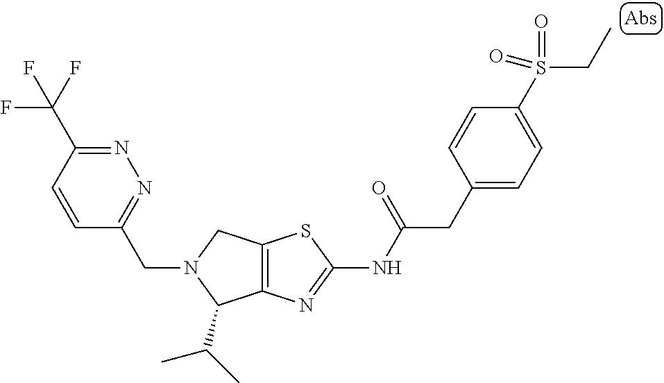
C12=C(N=C(NC(CC3=CC=C(S(CC)(=O)=O)C=C3)=O)S1)C(C(C)C)N(CC1=NN=C(C(F)(F)F)C=C1)C2
